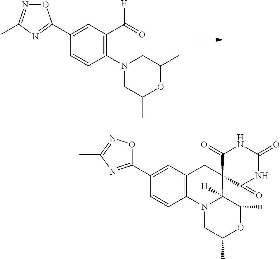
C1(C2=NC(C)=NO2)=CC(C(=O)[H])=C(N2CC(C)OC(C)C2)C=C1.C1(C2=NC(C)=NO2)=CC2=C(C=C1)N1CC(C)OC(C)C1([H])C1(C2)C(=O)NC(=O)NC1=O
